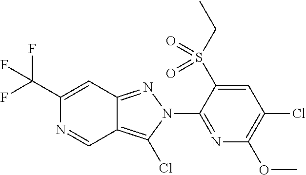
C1(C(F)(F)F)=CC2=NN(C3=NC(OC)=C(Cl)C=C3S(CC)(=O)=O)C(Cl)=C2C=N1
